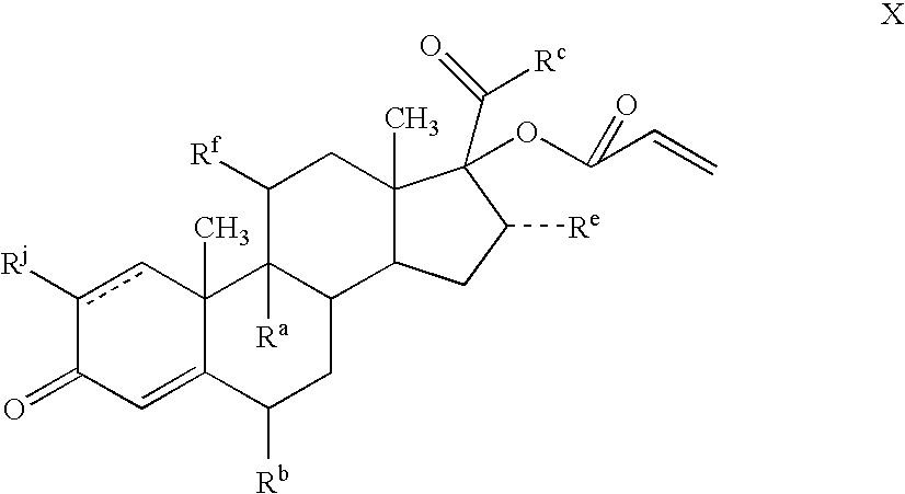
c1([Rj])cC2(C)C(=CC1=O)C([Rb])CC1C2([Ra])C([Rf])CC2(C)C1CC([Re])C2(C(=O)[Rc])OC(C=C)=O
